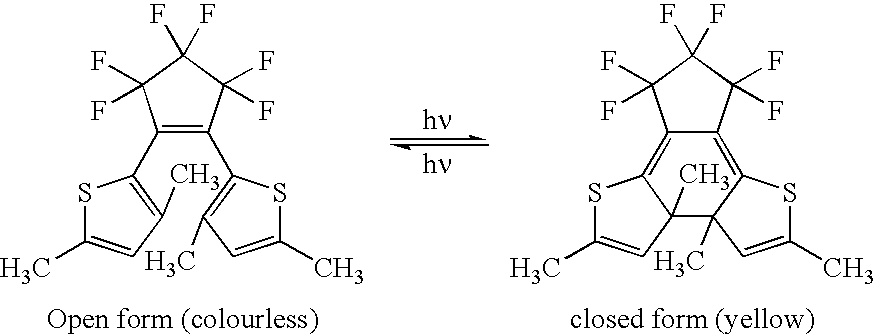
C12=C3SC(C)=CC3(C)C3(C)C(=C1C(F)(F)C(F)(F)C2(F)F)SC(C)=C3.C1(C2=C(C)C=C(C)S2)=C(C2=C(C)C=C(C)S2)C(F)(F)C(F)(F)C1(F)F
